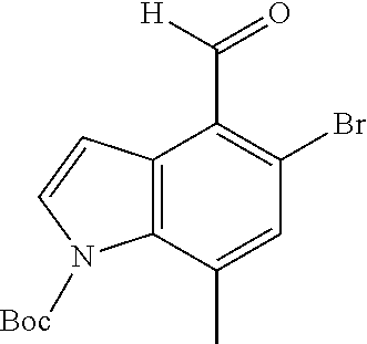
C12=C(C(C)=CC(Br)=C1C([H])=O)N([Boc])C=C2
